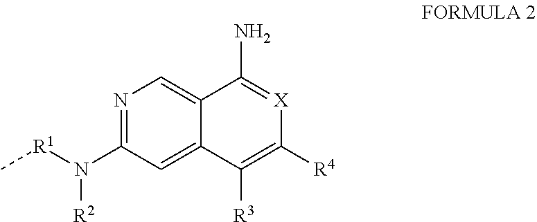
[R1](N(C1=NC=C2C(=C1)C([R3])=C([R4])[X]=C2N)[R2])C
